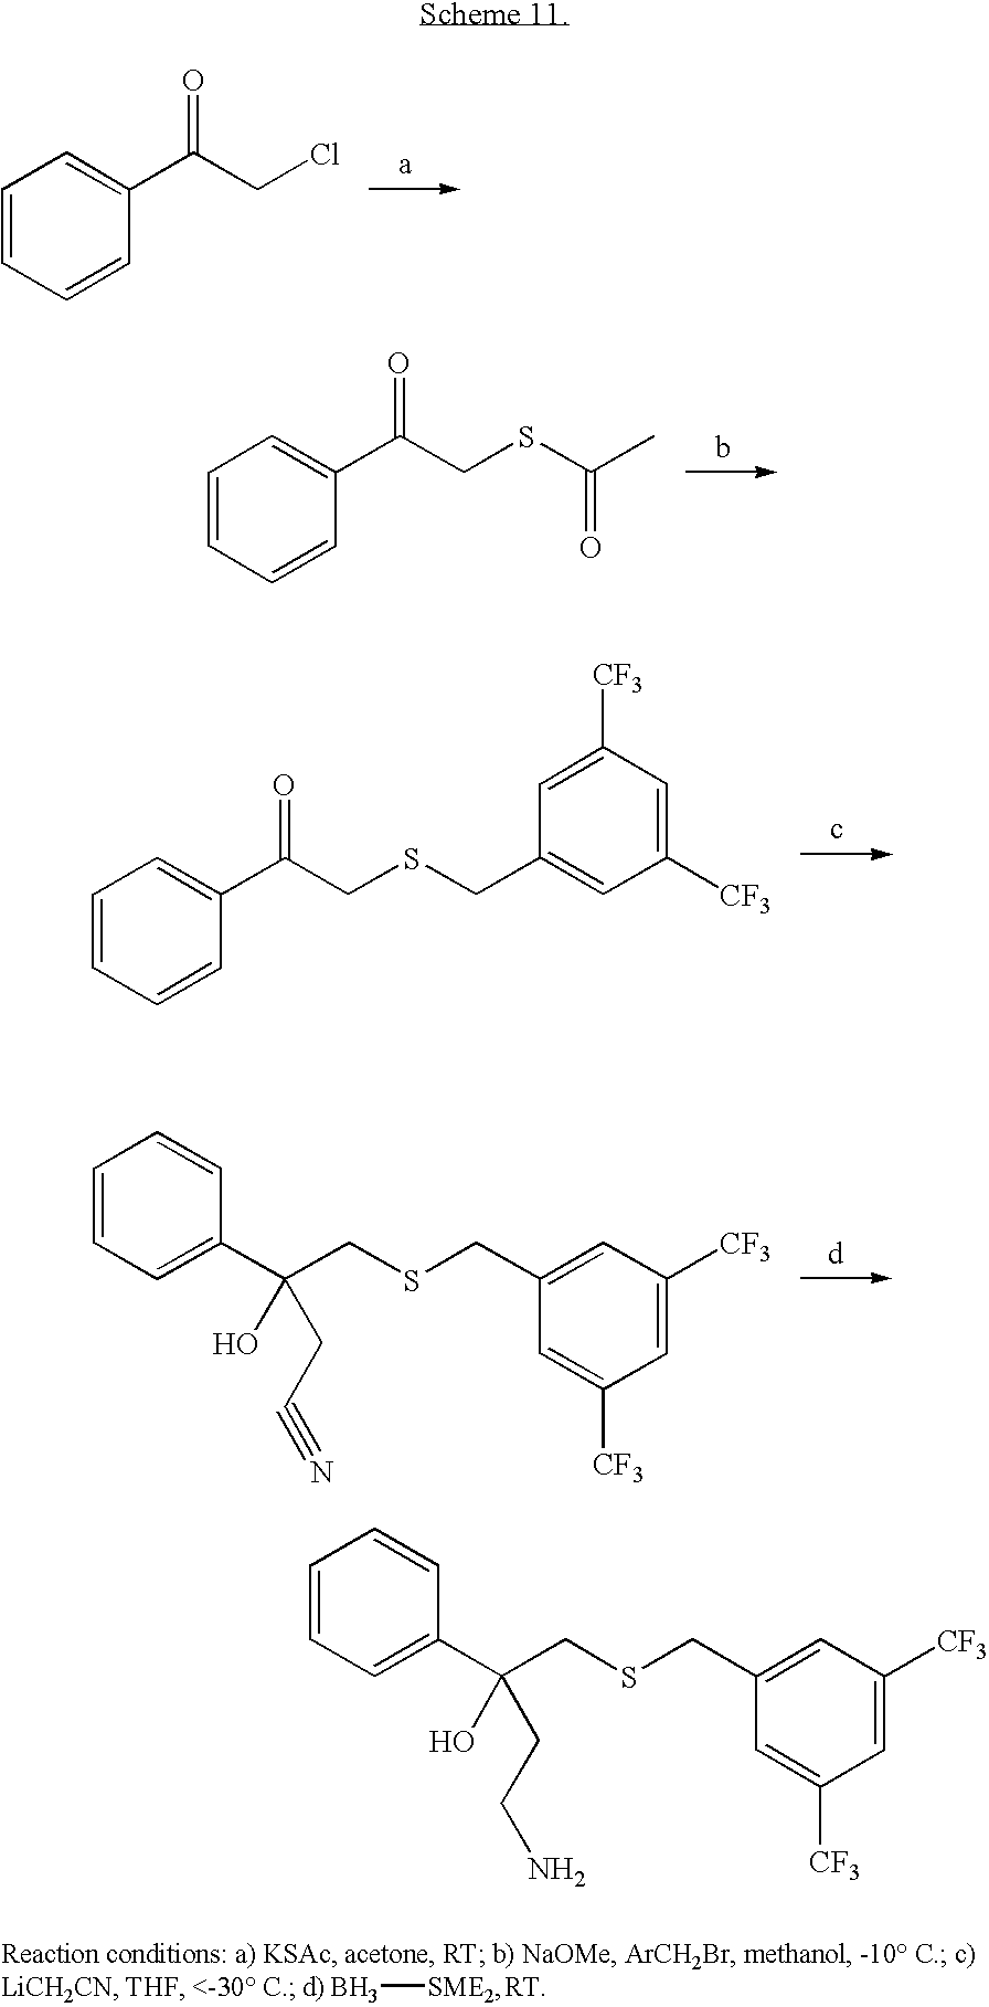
C1=CC=CC(C(CCl)=O)=C1.C1=CC=CC(C(CSC(=O)C)=O)=C1.C1=CC=CC(C(CSCC2=CC([CF3])=CC([CF3])=C2)=O)=C1.C1=CC=C(C(CC#N)(O)CSCC2=CC([CF3])=CC([CF3])=C2)C=C1.B[SME2].C1=CC=C(C(CCN)(O)CSCC2=CC([CF3])=CC([CF3])=C2)C=C1
